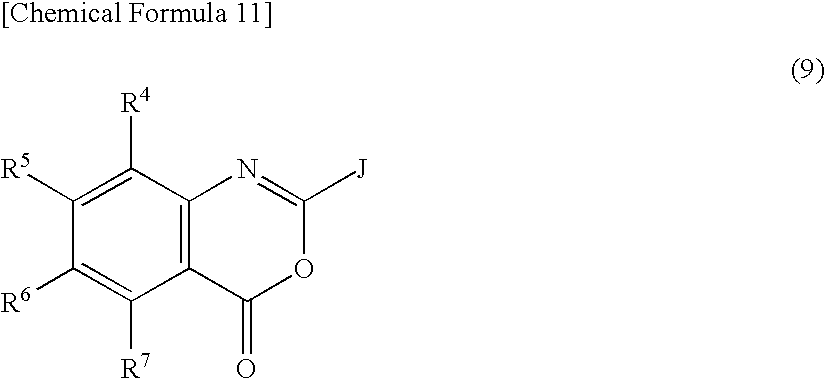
C12=C(C([R4])=C([R5])C([R6])=C1[R7])N=C([J])OC2=O
